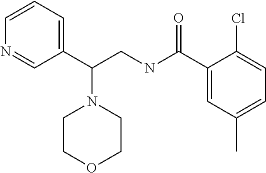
C1(C(CNC(C2=CC(C)=CC=C2Cl)=O)N2CCOCC2)=CC=CN=C1
